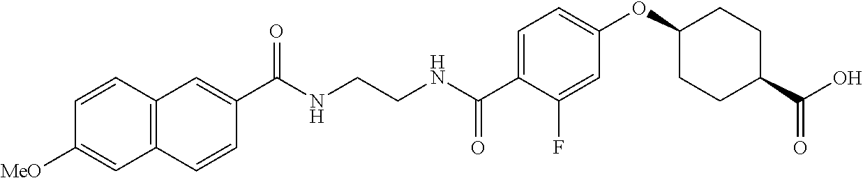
C(NCCNC(C1=CC=C(OC2CCC(C(=O)O)CC2)C=C1F)=O)(=O)C1=CC2=C(C=C1)C=C([MeO])C=C2
